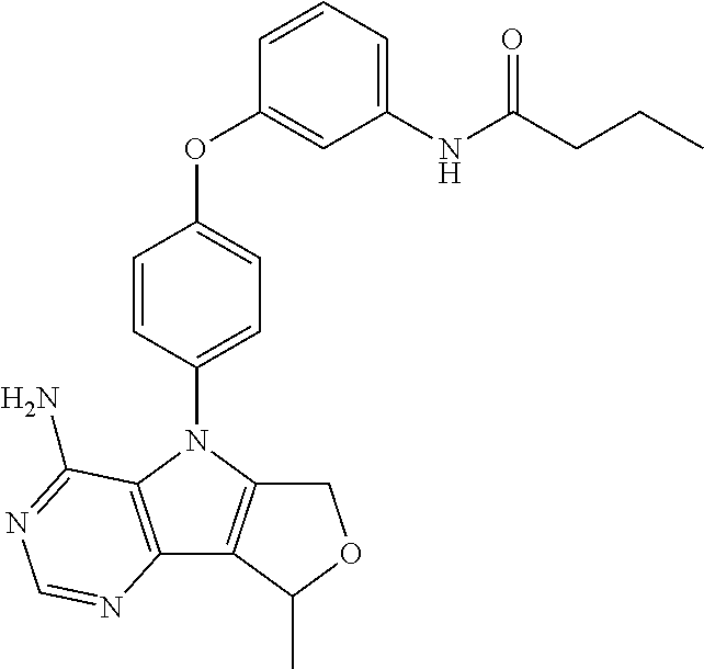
C12=C(N(C3=CC=C(OC4=CC(NC(CCC)=O)=CC=C4)C=C3)C3=C1C(C)OC3)C(N)=NC=N2
